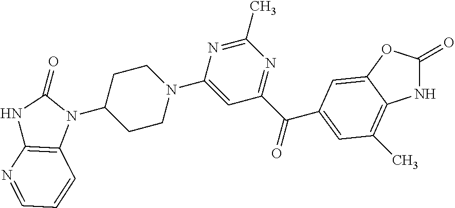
N1C(=O)OC2=CC(C(=O)C3=NC(C)=NC(N4CCC(N5C(=O)NC6=C5C=CC=N6)CC4)=C3)=CC(C)=C12
